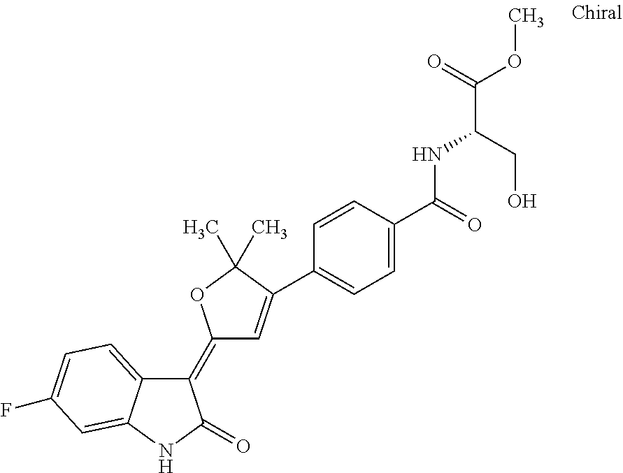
C1(=C2C=C(C3=CC=C(C(=O)NC(C(=O)OC)CO)C=C3)C(C)(C)O2)C2=CC=C(F)C=C2NC1=O
